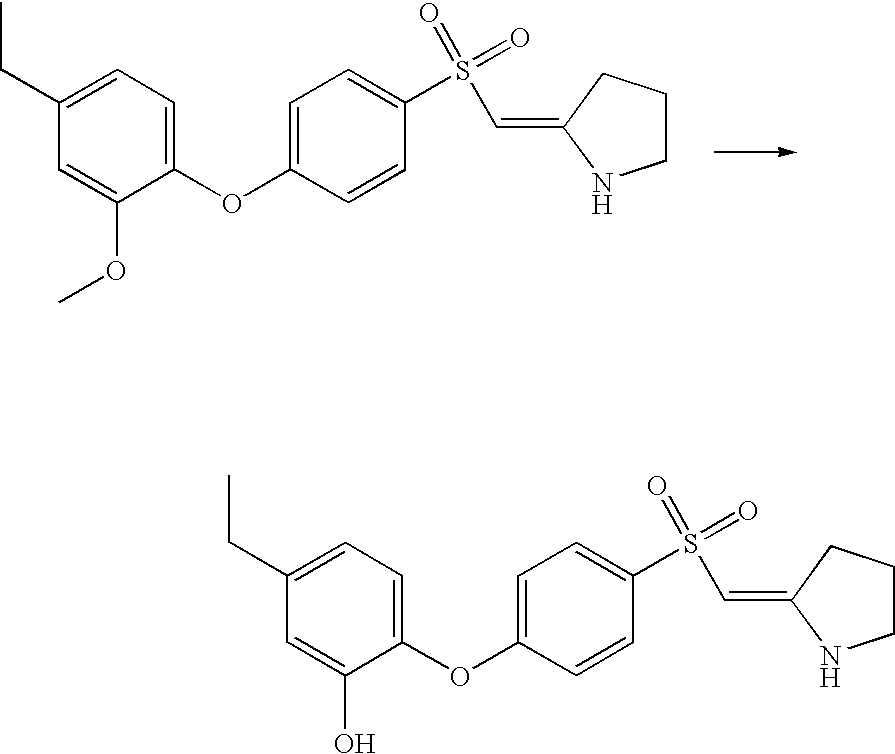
C1=C(OC)C(OC2=CC=C(S(=O)(=O)C=C3NCCC3)C=C2)=CC=C1CC.C1=C(O)C(OC2=CC=C(S(=O)(=O)C=C3NCCC3)C=C2)=CC=C1CC
